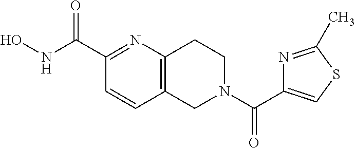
C12=C(N=C(C(NO)=O)C=C1)CCN(C(=O)C1=CSC(C)=N1)C2
